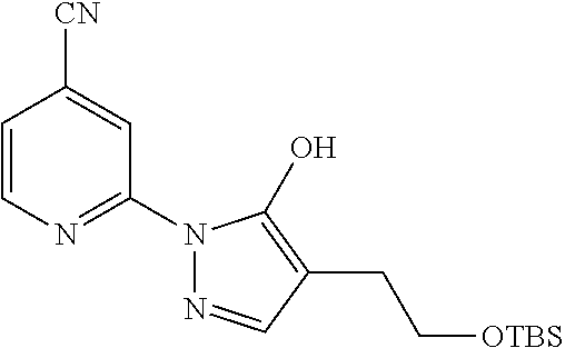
C1=CN=C(N2N=CC(CC[OTBS])=C2O)C=C1[CN]
